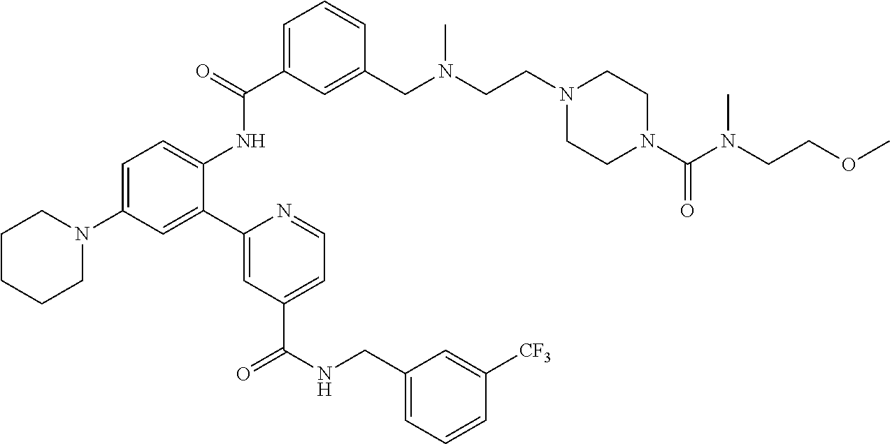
C1(C(=O)NC2=CC=C(N3CCCCC3)C=C2C2=CC(C(NCC3=CC=CC([CF3])=C3)=O)=CC=N2)=CC=CC(CN(CCN2CCN(C(N(CCOC)C)=O)CC2)C)=C1
